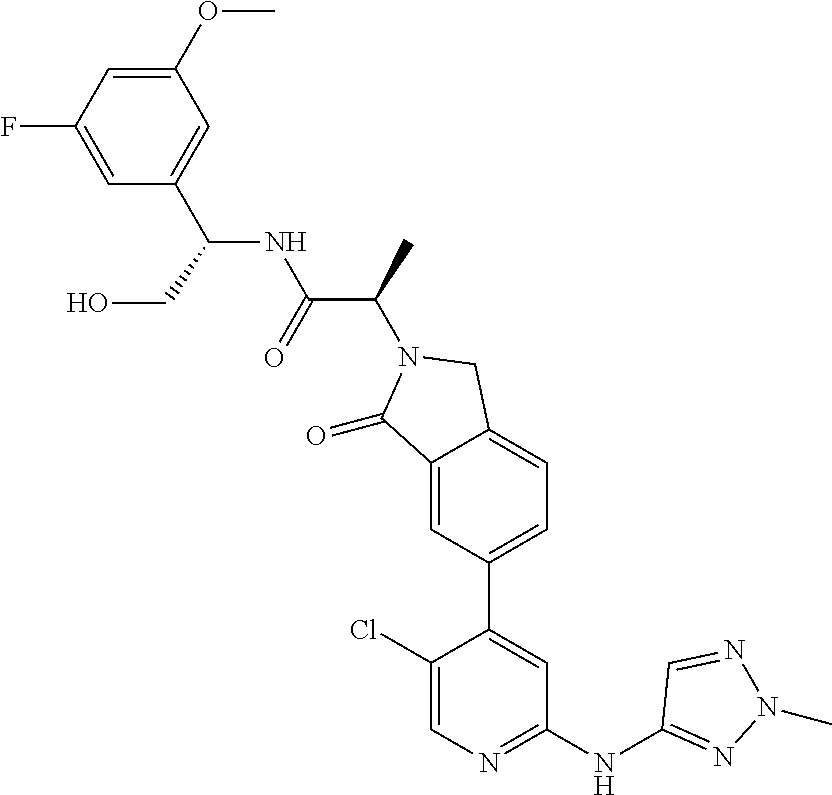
C1(=O)C2=CC(C3=CC(NC4=NN(C)N=C4)=NC=C3Cl)=CC=C2CN1C(C(NC(C1=CC(OC)=CC(F)=C1)CO)=O)C
